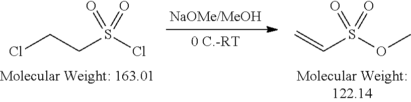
ClCCS(Cl)(=O)=O.C=CS(OC)(=O)=O
